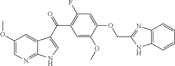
C1(OC)=CN=C2C(=C1)C(C(=O)C1=C(F)C=C(OCC3=NC4=C(N3)C=CC=C4)C(OC)=C1)=CN2
